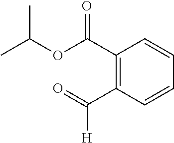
C1(C(OC(C)C)=O)=C(C(=O)[H])C=CC=C1
